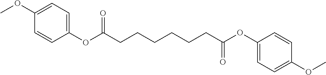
C(CCCCCC(=O)OC1=CC=C(OC)C=C1)C(=O)OC1=CC=C(OC)C=C1
